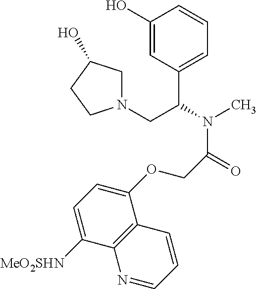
C1(O)=CC(C(N(C)C(=O)COC2=CC=C([MeO2SHN])C3=C2C=CC=N3)CN2CC(O)CC2)=CC=C1
